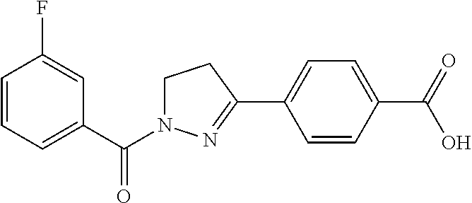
C1(C(O)=O)=CC=C(C2=NN(C(C3=CC=CC(F)=C3)=O)CC2)C=C1
